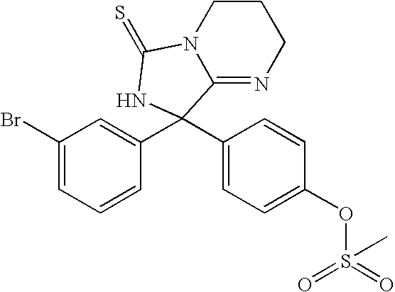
C1(Br)=CC=CC(C2(C3=CC=C(OS(=O)(=O)C)C=C3)C3=NCCCN3C(=S)N2)=C1
